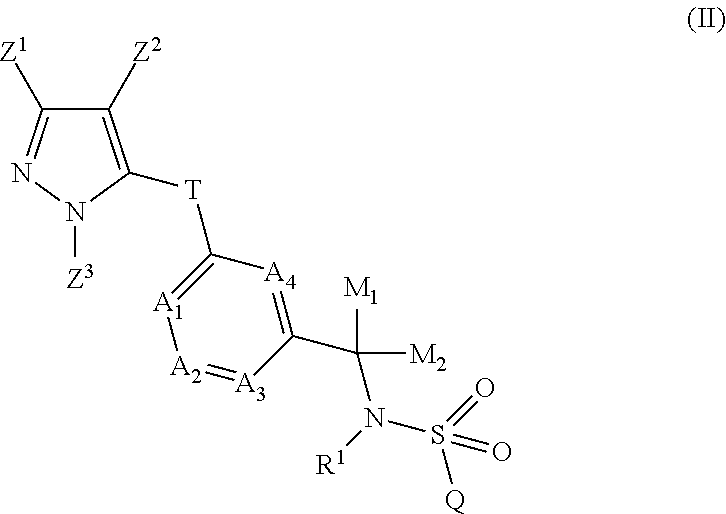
C1([Z2])=C([T]C2=[A1][A2]=[A3]C(C([M2])([M1])N(S([Q])(=O)=O)[R1])=[A4]2)N([Z3])N=C1[Z1]
